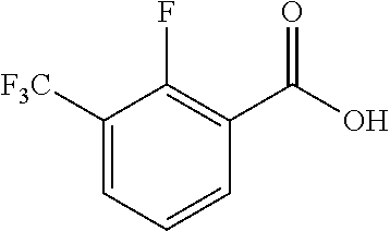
C1([F3C])=CC=CC(C(O)=O)=C1F
